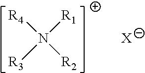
[R4]N([R1])([R2])[R3].[X]
